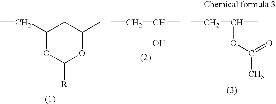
C(C)C(OC(C)=O)C.C1(CC)OC([R])OC(C)C1.C(C)C(O)C
